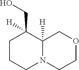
OCC1([H])C2([H])COCCN2CCC1
